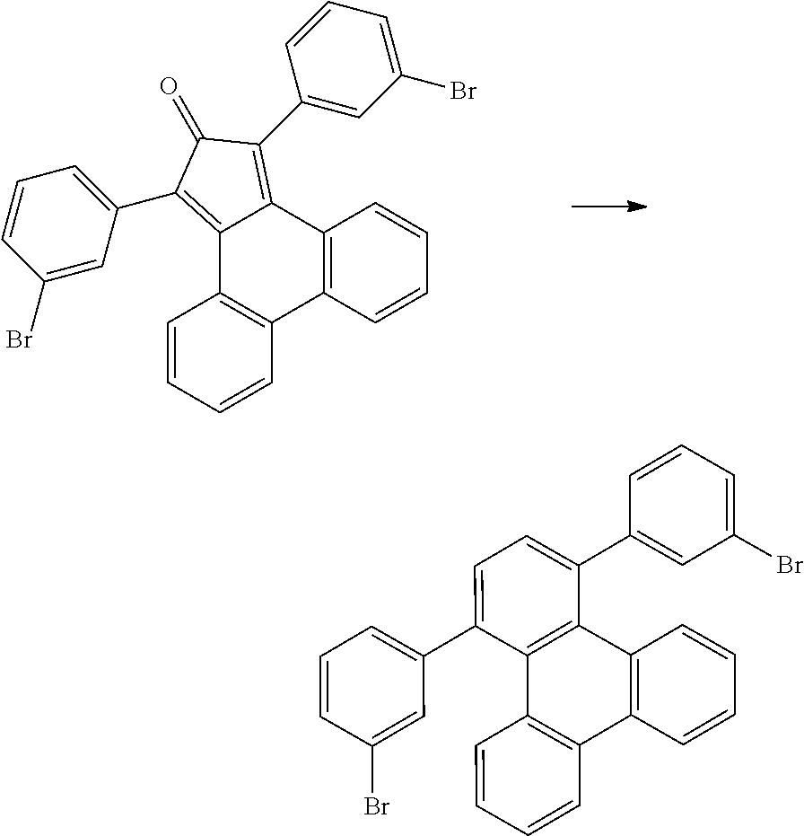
C12=C(C3=C(C4=C1C=CC=C4)C=CC=C3)C(C1=CC=CC(Br)=C1)=CC=C2C1=CC(Br)=CC=C1.C12=C(C=CC=C1)C1=C(C3=C(C4=CC=CC(Br)=C4)C(=O)C(C4=CC(Br)=CC=C4)=C23)C=CC=C1
